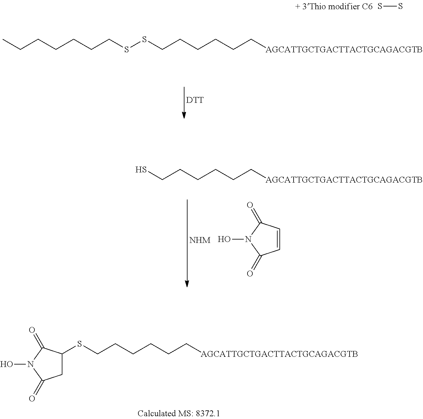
S(CCCCCC[AGCATTGCTGACTTACTGCAGACGTB])C1CC(=O)N(O)C1=O.SS.C(CCCCCSSCCCCCC[AGCATTGCTGACTTACTGCAGACGTB])C.[DTT].C1=CC(=O)N(O)C1=O.SCCCCCC[AGCATTGCTGACTTACTGCAGACGTB]
